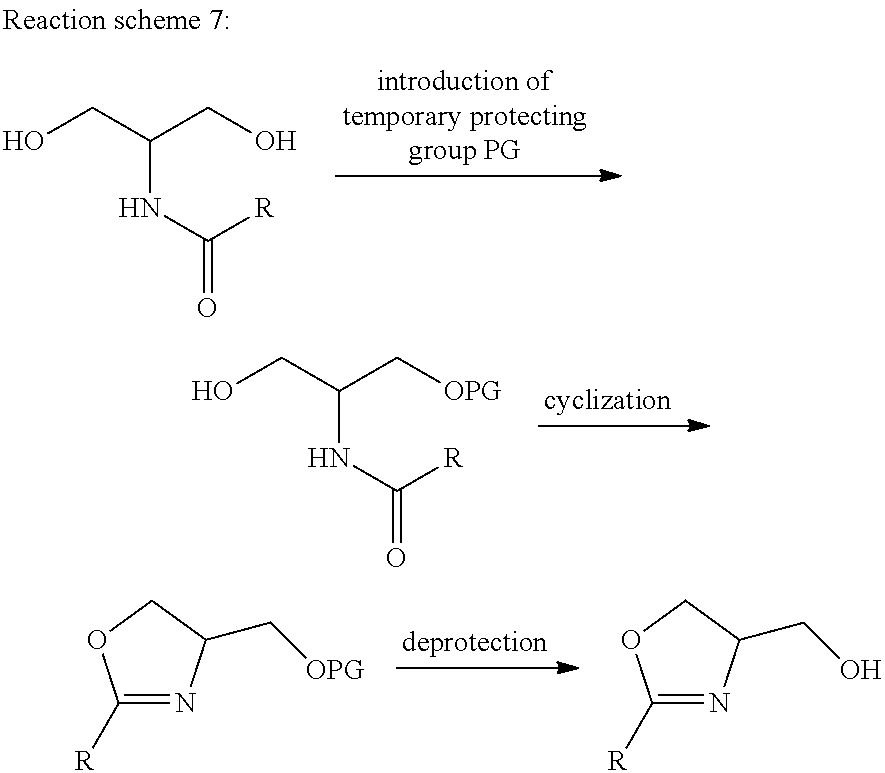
C(NC([R])=O)(CO)CO.C(NC([R])=O)(C[OPG])CO.C1([R])=NC(C[OPG])CO1.C1([R])=NC(CO)CO1
